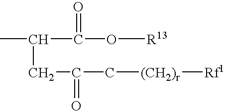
CC(C(O[R13])=O)CC(C[(CH2)r][Rf1])=O
